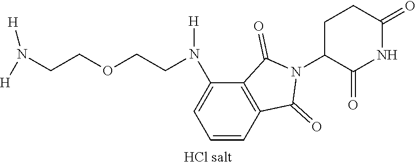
C1C(N2C(=O)C3=C(C2=O)C=CC=C3N(CCOCCN([H])[H])[H])C(=O)NC(=O)C1
